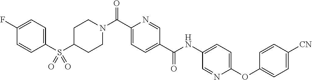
C1CN(C(C2=CC=C(C(=O)NC3=CC=C(OC4=CC=C([CN])C=C4)N=C3)C=N2)=O)CCC1S(C1=CC=C(F)C=C1)(=O)=O
